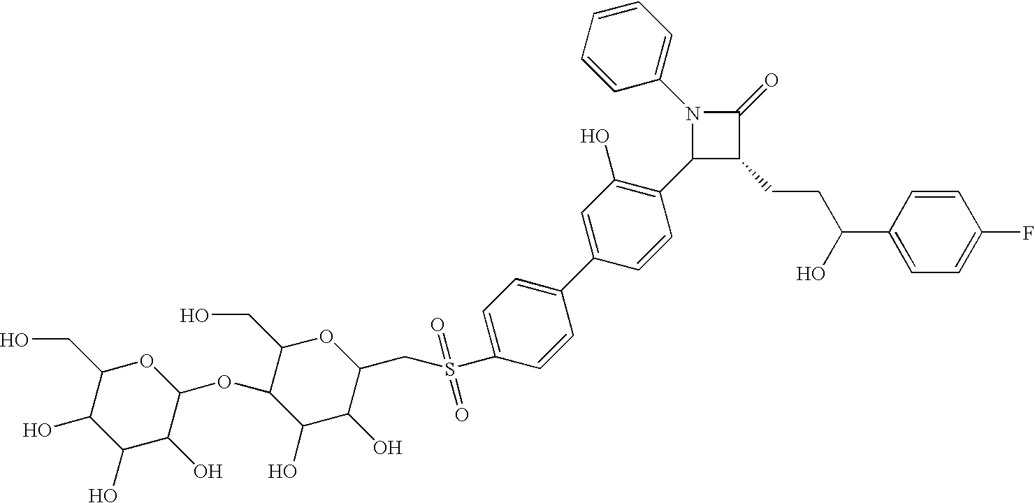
C1(C(O)CCC2C(=O)N(C3=CC=CC=C3)C2C2=C(O)C=C(C3=CC=C(S(CC4OC(CO)C(OC5OC(CO)C(O)C(O)C5O)C(O)C4O)(=O)=O)C=C3)C=C2)=CC=C(F)C=C1
